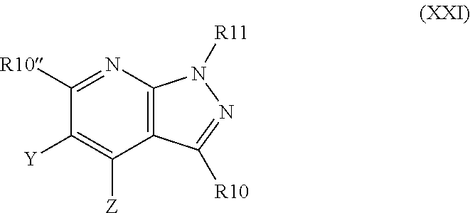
C1([R10])=NC2=C(C([Z])=C1[Y])C([R10])=NN2[R11]
